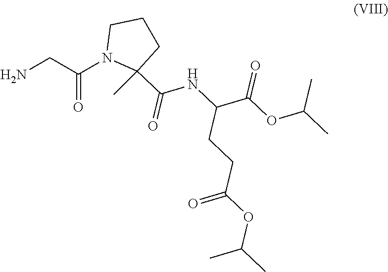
NCC(N1C(C)(C(=O)NC(CCC(=O)OC(C)C)C(OC(C)C)=O)CCC1)=O
